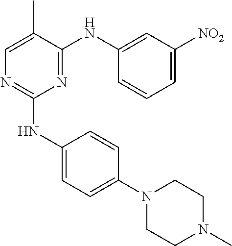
N(C1=CC([NO2])=CC=C1)C1=NC(NC2=CC=C(N3CCN(C)CC3)C=C2)=NC=C1C
